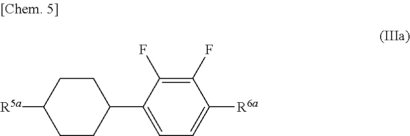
[R5a]C1CCC(C2=CC=C([R6a])C(F)=C2F)CC1
